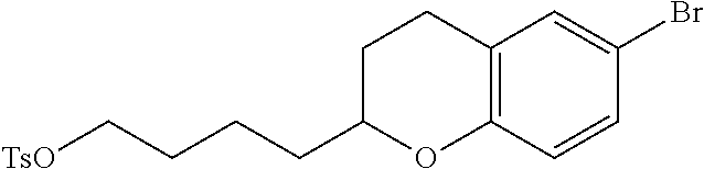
[TsO]CCCCC1OC2=C(CC1)C=C(Br)C=C2
